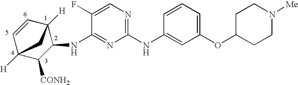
C1(NC2=CC(OC3CCN([Me])CC3)=CC=C2)=NC=C(F)C(NC2C3([H])C=CC([H])(C2[CONH2])C3)=N1
